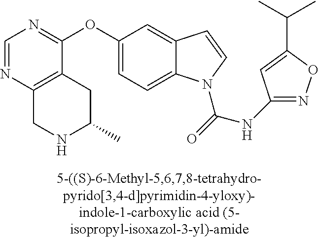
C1=NC2=C(C(OC3=CC=C4C(=C3)C=CN4C(=O)NC3=NOC(C(C)C)=C3)=N1)CC(C)NC2
